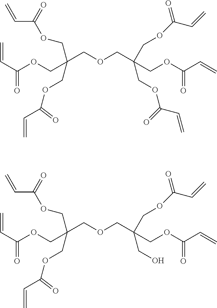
C(COCC(COC(C=C)=O)(COC(C=C)=O)COC(C=C)=O)(COC(C=C)=O)(COC(C=C)=O)COC(C=C)=O.C(COCC(COC(C=C)=O)(COC(C=C)=O)CO)(COC(C=C)=O)(COC(C=C)=O)COC(C=C)=O
